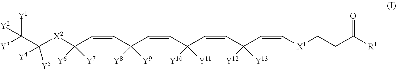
C(=CC(C=CC(C=CC(C=CC([X2]C(C([Y3])([Y1])[Y2])([Y4])[Y5])([Y6])[Y7])([Y8])[Y9])([Y10])[Y11])([Y12])[Y13])[X1]CCC([R1])=O
